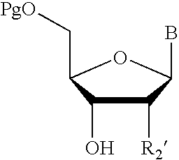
C1([R2])C(O)C(C[PgO])OC1B
